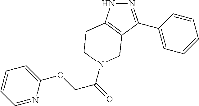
N1N=C(C2=CC=CC=C2)C2=C1CCN(C(=O)COC1=CC=CC=N1)C2
